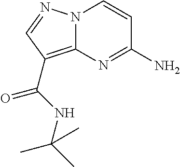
NC1=NC2=C(C(=O)NC(C)(C)C)C=NN2C=C1
